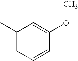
C1(C)=CC=CC(OC)=C1
